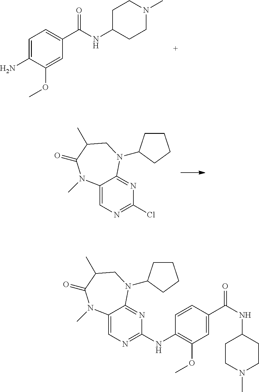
C1(C(NC2CCN(C)CC2)=O)=CC=C(N)C(OC)=C1.C12=CN=C(Cl)N=C1N(C1CCCC1)CC(C)C(=O)N2C.C12=CN=C(NC3=C(OC)C=C(C(NC4CCN(C)CC4)=O)C=C3)N=C1N(C1CCCC1)CC(C)C(=O)N2C
